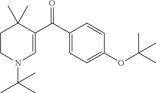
C1CN(C(C)(C)C)C=C(C(C2=CC=C(OC(C)(C)C)C=C2)=O)C1(C)C
